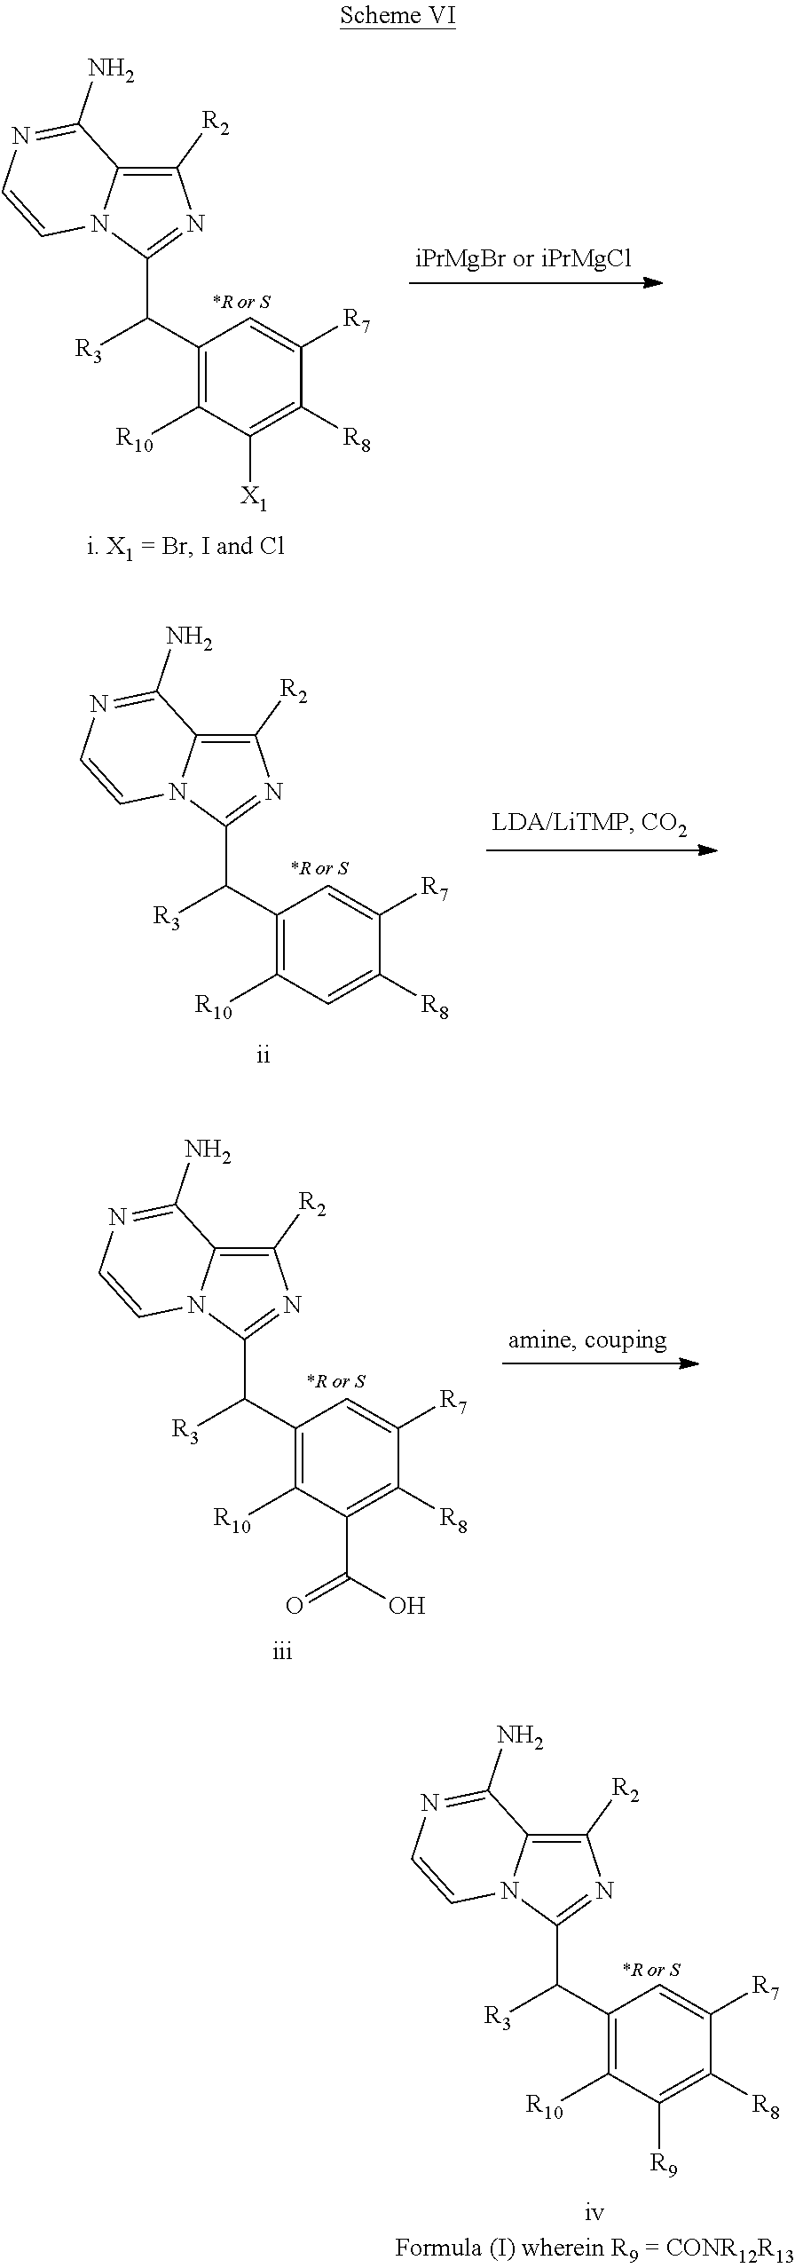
C1(C([R3])C2=NC([R2])=C3N2C=CN=C3N)=C([R10])C([X1])=C([R8])C([R7])=C1.C1(C([R3])C2=NC([R2])=C3N2C=CN=C3N)=C([R10])C=C([R8])C([R7])=C1.C1(C([R3])C2=NC([R2])=C3N2C=CN=C3N)=C([R10])C(C(=O)O)=C([R8])C([R7])=C1.C1(C([R3])C2=NC([R2])=C3N2C=CN=C3N)=C([R10])C([R9])=C([R8])C([R7])=C1
